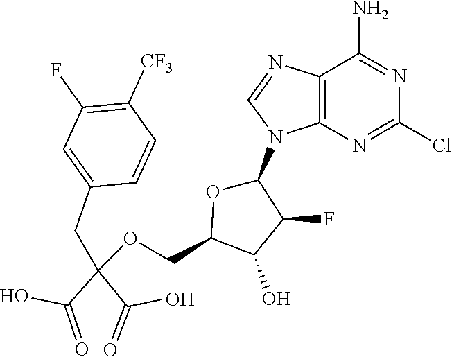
C12=C(N=C(Cl)N=C1N)N(C1OC(COC(CC3=CC(F)=C([CF3])C=C3)(C(O)=O)C(=O)O)C(O)C1F)C=N2
